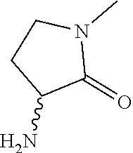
NC1C(=O)N(C)CC1
